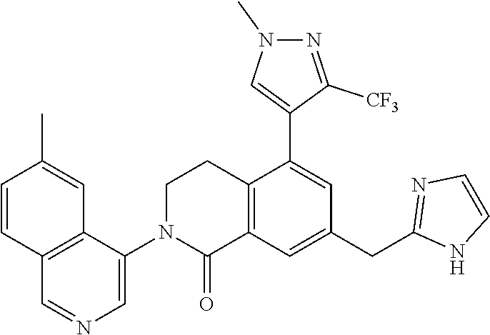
C12=C(C=C(CC3=NC=CN3)C=C1C1=CN(C)N=C1[CF3])C(=O)N(C1=CN=CC3=C1C=C(C)C=C3)CC2
